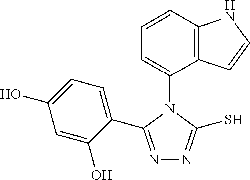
C1=CC2=C(C(N3C(C4=CC=C(O)C=C4O)=NN=C3S)=C1)C=CN2
